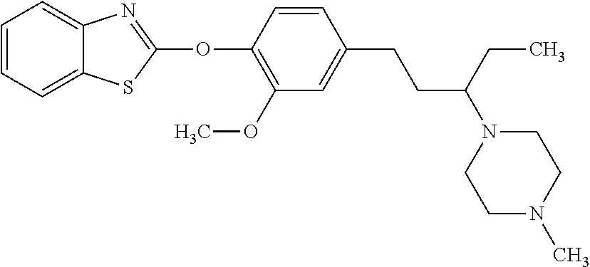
C1(OC2=NC3=CC=CC=C3S2)=C(OC)C=C(CCC(N2CCN(C)CC2)CC)C=C1
